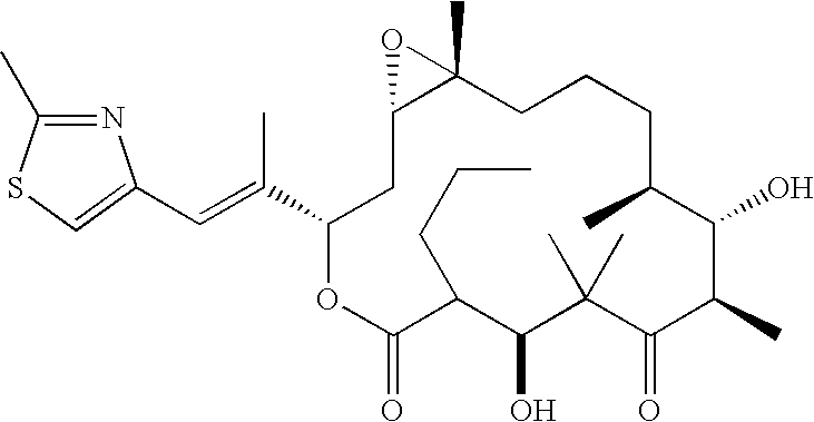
C(=C(C)C1CC2C(C)(CCCC(C)C(O)C(C)C(=O)C(C)(C)C(O)C(CCC)C(=O)O1)O2)C1=CSC(C)=N1
